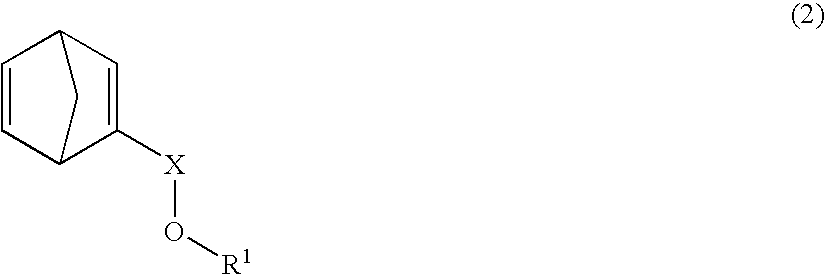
C1=CC2C=C([X]O[R1])C1C2
